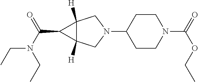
N1(C2CCN(C(OCC)=O)CC2)CC2([H])C([H])(C1)C2C(N(CC)CC)=O
